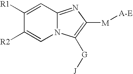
C12=NC([M][A-E])=C([G][J])N1C=C([R2])C([R1])=C2
